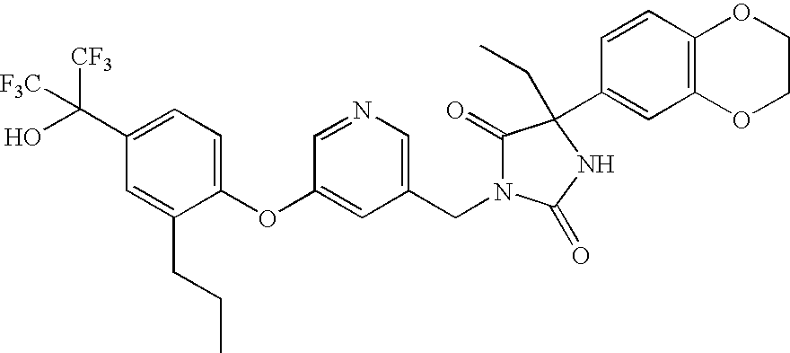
C1(OC2=CC(CN3C(=O)C(C4=CC5=C(C=C4)OCCO5)(CC)NC3=O)=CN=C2)=CC=C(C(O)([CF3])[F3C])C=C1CCC
